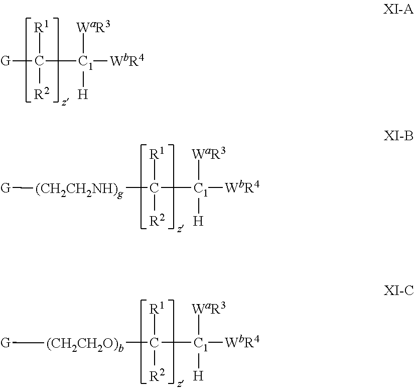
[(CH2CH2NH)g](C([C1]([WbR4])([H])[WaR3])([R1])[R2])[G].[(CH2CH2O)b](C([C1]([WbR4])([H])[WaR3])([R1])[R2])[G].[G]C([C1]([WbR4])([H])[WaR3])([R1])[R2]
